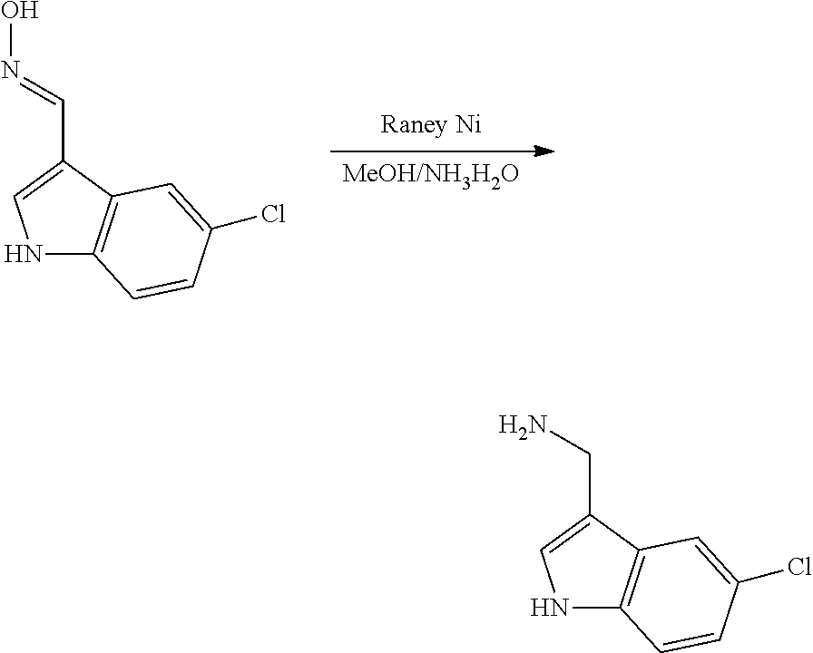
[Raney Ni].[MeOH/NH3H2O].N1C2=C(C(C=NO)=C1)C=C(Cl)C=C2.N1C2=C(C(CN)=C1)C=C(Cl)C=C2
